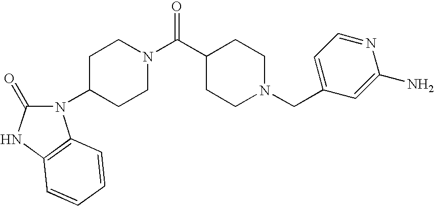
C1(CN2CCC(C(N3CCC(N4C(=O)NC5=C4C=CC=C5)CC3)=O)CC2)=CC=NC(N)=C1
